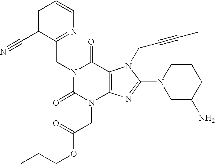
C1=C(C#N)C(CN2C(=O)N(CC(OCCC)=O)C3=C(C2=O)N(CC#CC)C(N2CC(N)CCC2)=N3)=NC=C1
